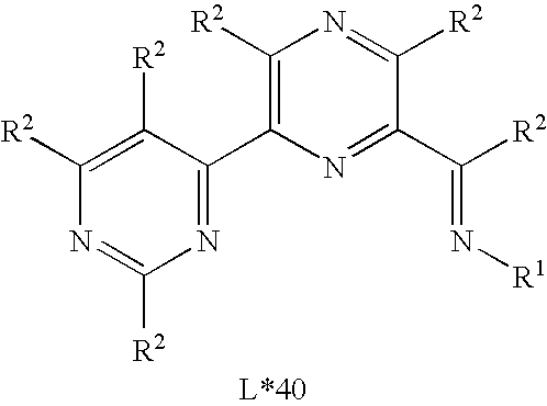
C1([R2])=C(C2=NC([R2])=NC([R2])=C2[R2])N=C(C([R2])=N[R1])C([R2])=N1
